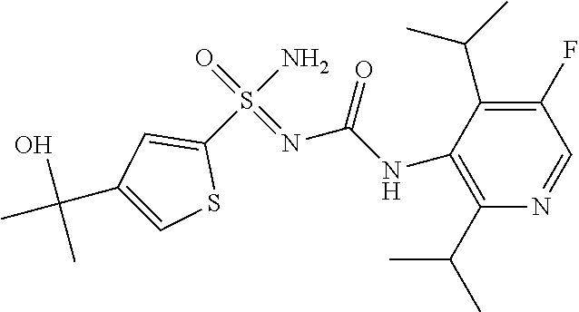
C1(F)=C(C(C)C)C(NC(N=S(=O)(N)C2=CC(C(C)(O)C)=CS2)=O)=C(C(C)C)N=C1
